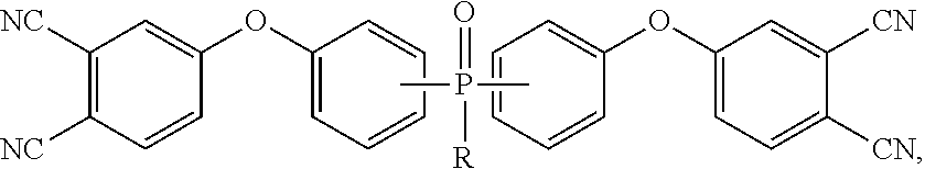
C1([NC])=C([NC])C=CC(OC2=CC=CC=C2)=C1.CP(C)(=O)[R].C1=CC=CC(OC2=CC=C([CN])C([CN])=C2)=C1
